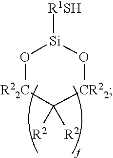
O1[R22C]C([R2])([R2])[CR22]O[Si]1[R1SH]
